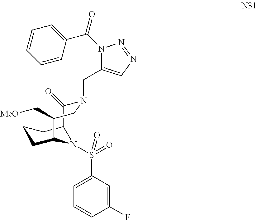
C12C(=O)N(CC3=CN=NN3C(C3=CC=CC=C3)=O)CC(C[MeO])C(CCC1)N2S(=O)(C1=CC=CC(F)=C1)=O
